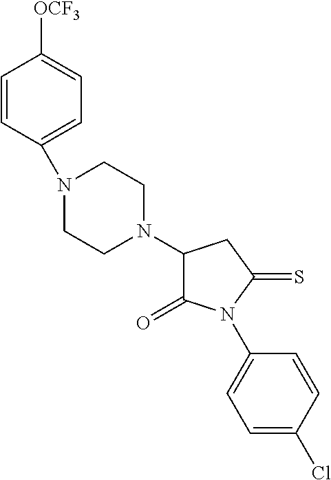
C1(N2CCN(C3=CC=C([OCF3])C=C3)CC2)C(=O)N(C2=CC=C(Cl)C=C2)C(=S)C1
